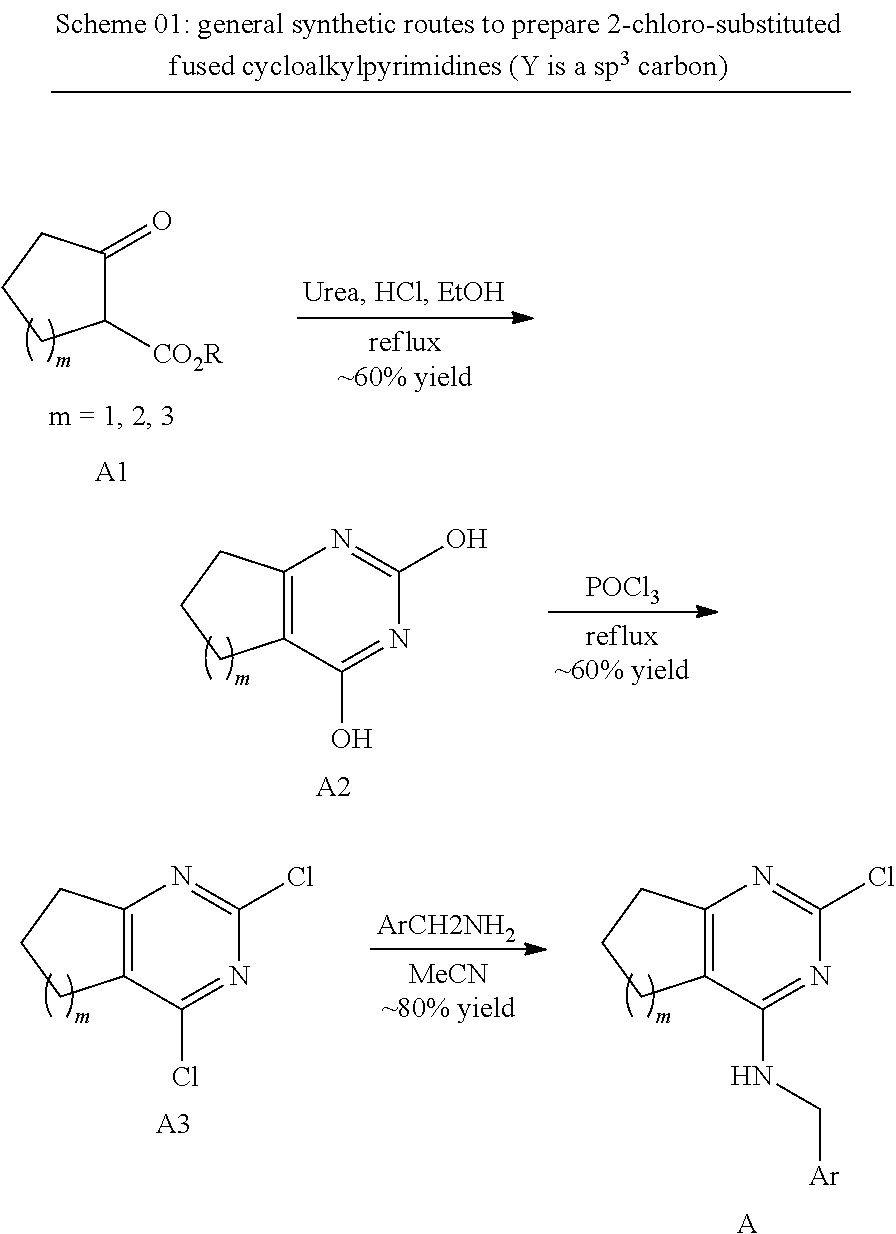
C12=C(CCC1)N=C(O)N=C2O.[A2].[POCl3].C12=C(CCC1)N=C(Cl)N=C2Cl.[A3].[ArCH2NH2].C12=C(CCC1)N=C(Cl)N=C2NC[Ar].[A].C1([CO2R])C(=O)CCC1.[A1]
